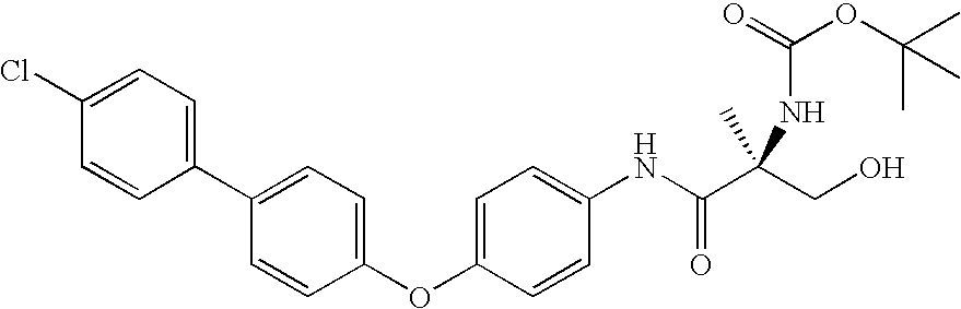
C1=C(OC2=CC=C(C3=CC=C(Cl)C=C3)C=C2)C=CC(NC(C(CO)(C)NC(OC(C)(C)C)=O)=O)=C1
